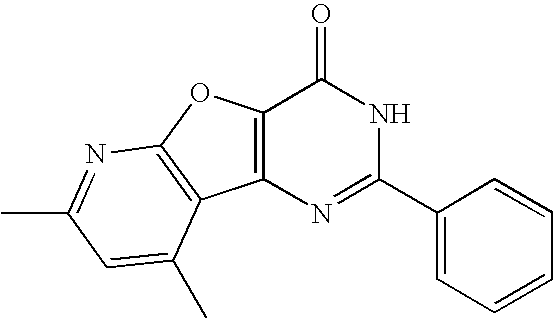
N1=C(C2=CC=CC=C2)NC(=O)C2=C1C1=C(O2)N=C(C)C=C1C
